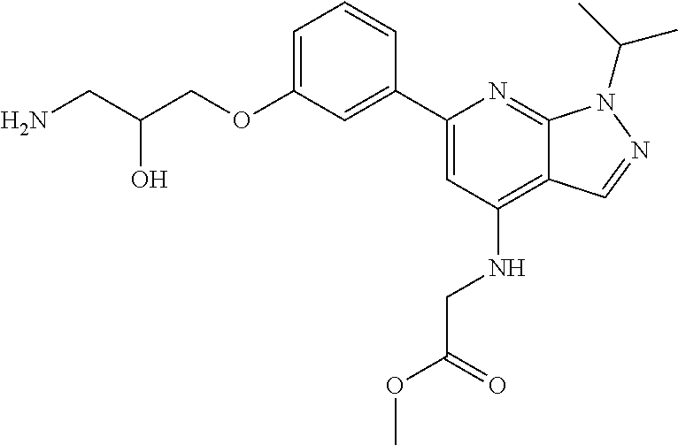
NCC(COC1=CC=CC(C2=CC(NCC(OC)=O)=C3C(=N2)N(C(C)C)N=C3)=C1)O
